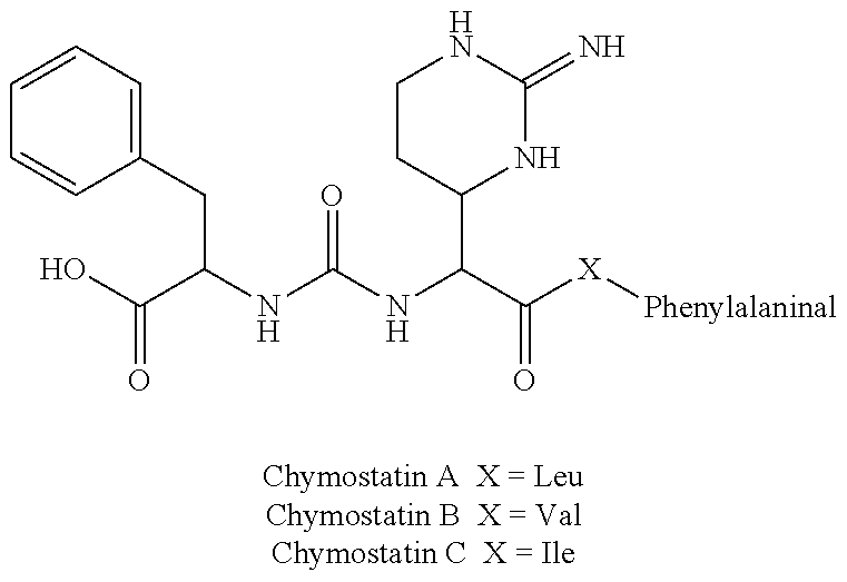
C(C(NC(NC(C([X][Phenylalaninal])=O)C1NC(=N)NCC1)=O)CC1=CC=CC=C1)(O)=O
